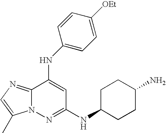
C12=NC=C(C)N1N=C(NC1CCC(N)CC1)C=C2NC1=CC=C([OEt])C=C1
